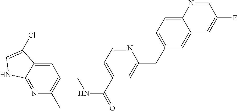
C1=C2C(=NC(C)=C1CNC(=O)C1=CC=NC(CC3=CC=C4C(=C3)C=C(F)C=N4)=C1)NC=C2Cl
